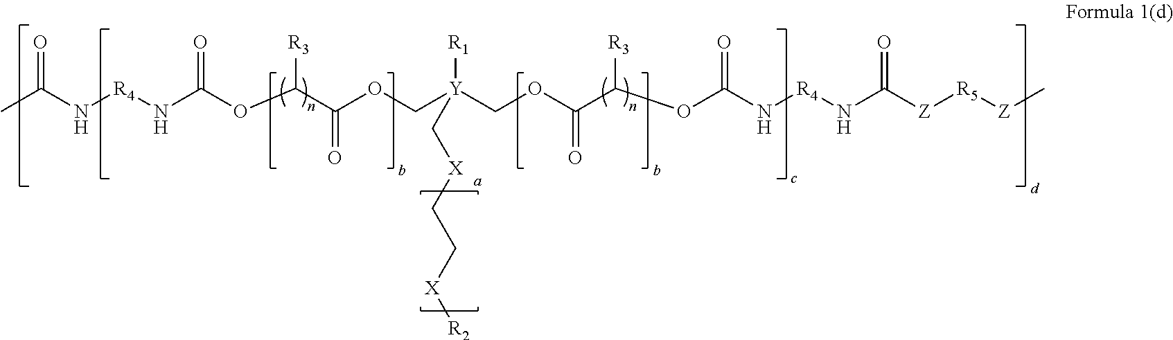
CC(N[R4]NC(OC(C(OC[Y](COC(C(OC(N[R4]NC([Z][R5][Z]C)=O)=O)[R3])=O)([R1])C[X]CC[X][R2])=O)[R3])=O)=O
